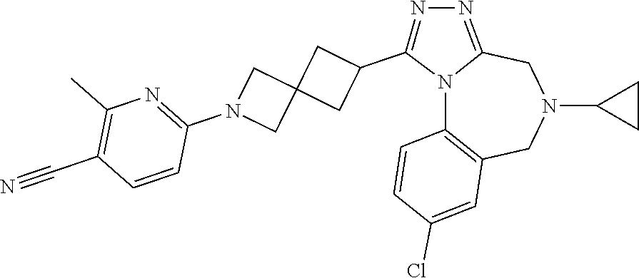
N12C3=C(CN(C4CC4)CC1=NN=C2C1CC2(C1)CN(C1=NC(C)=C(C#N)C=C1)C2)C=C(Cl)C=C3
